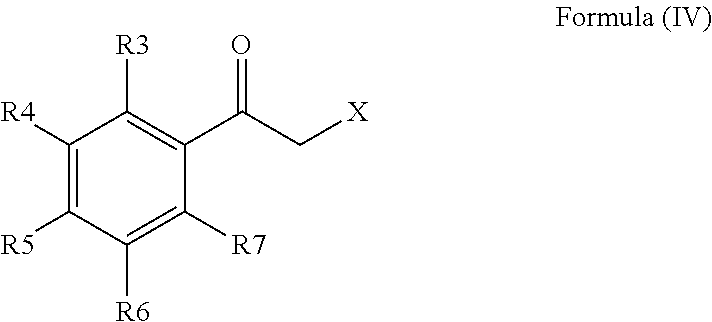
C1([R4])=C([R5])C([R6])=C([R7])C(C(C[X])=O)=C1[R3]
